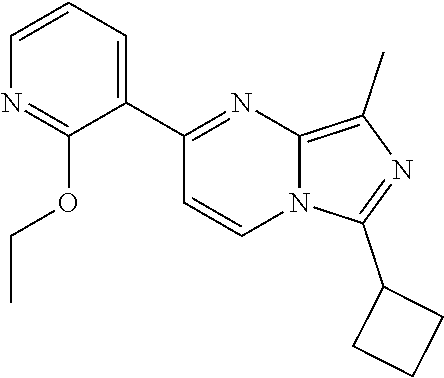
C1=CC=C(C2=NC3=C(C)N=C(C4CCC4)N3C=C2)C(OCC)=N1
